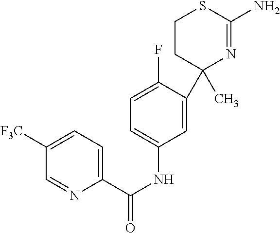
C1(C)(C2=CC(NC(C3=CC=C([F3C])C=N3)=O)=CC=C2F)N=C(N)SCC1
